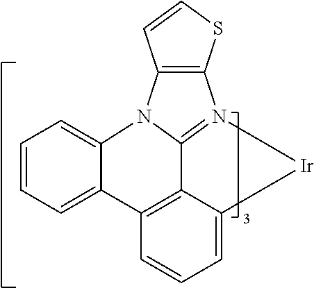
C1=CC=C2C(=C1)N1C3=N(C4=C1C=CS4)[Ir]C1=CC=CC2=C13
